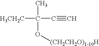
CC([H3CH2C])(C#C)O[(CH2CH2O)1-10H]
